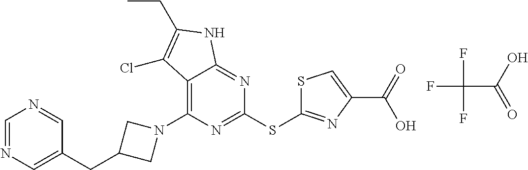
C1(SC2=NC(C(O)=O)=CS2)=NC(N2CC(CC3=CN=CN=C3)C2)=C2C(=N1)NC(CC)=C2Cl.FC(C(O)=O)(F)F
